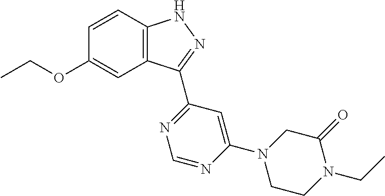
C12=C(C=CC(OCC)=C1)NN=C2C1=NC=NC(N2CCN(CC)C(=O)C2)=C1
